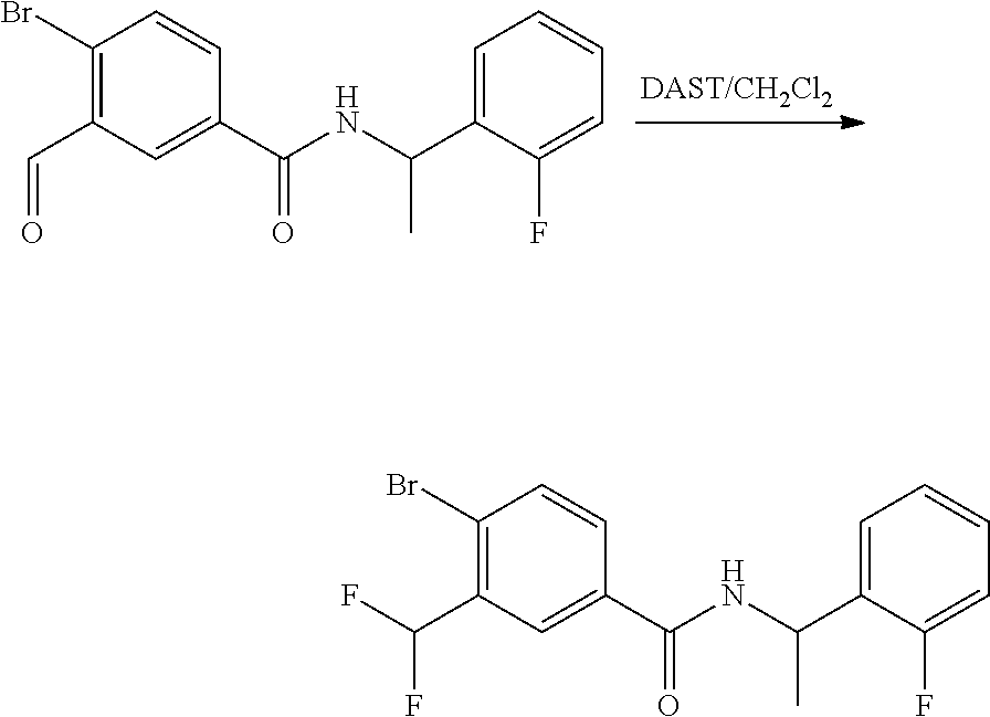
C1(Br)=C(C=O)C=C(C(NC(C2=CC=CC=C2F)C)=O)C=C1.C1(Br)=C(C(F)F)C=C(C(NC(C2=CC=CC=C2F)C)=O)C=C1
